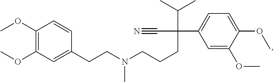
COC1=C(OC)C=C(CCN(CCCC(C(C)C)(C2=CC=C(OC)C(OC)=C2)C#N)C)C=C1
